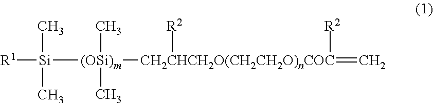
[R1][Si]([(OSi)m](C)(C)[CH2CHCH2O(CH2CH2O)nCOC](=C)([R2])[R2])(C)C
